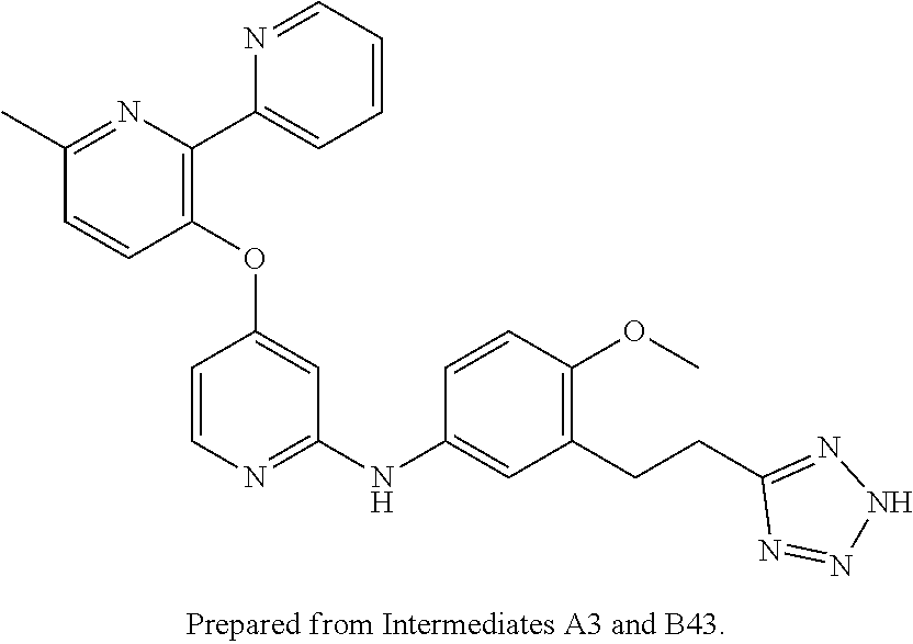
C1(OC2=CC(NC3=CC(CCC4=NNN=N4)=C(OC)C=C3)=NC=C2)=C(C2=CC=CC=N2)N=C(C)C=C1
